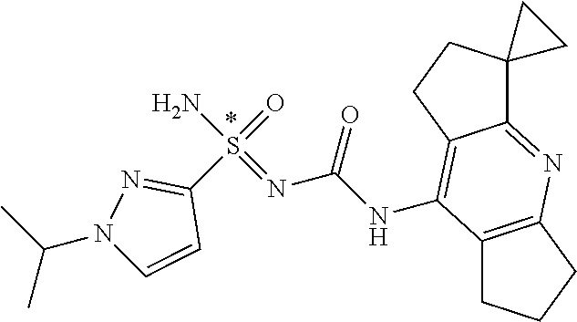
C12=C(CCC1)N=C1C(=C2NC(N=S(N)(=O)C2=NN(C(C)C)C=C2)=O)CCC12CC2
